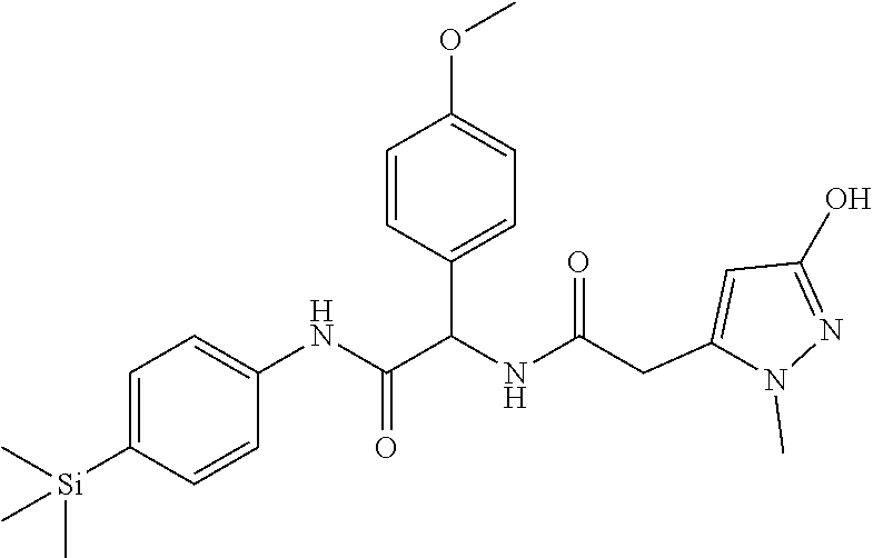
C1=C([Si](C)(C)C)C=CC(NC(=O)C(NC(CC2=CC(O)=NN2C)=O)C2=CC=C(OC)C=C2)=C1
